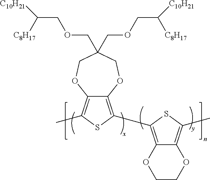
C12=C(C3=C4C(=C(C)S3)OCCO4)SC(C)=C1OCC(COCC([C8H17])[C10H21])(COCC([C10H21])[C8H17])CO2
